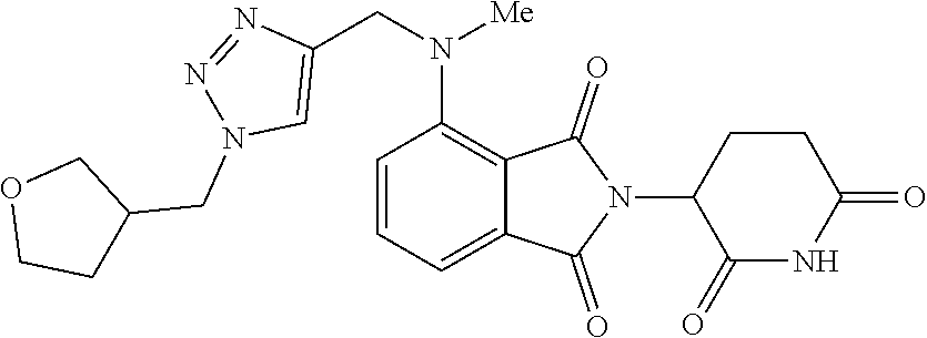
C1=CC=C2C(=C1N(CC1=CN(CC3COCC3)N=N1)[Me])C(=O)N(C1C(=O)NC(=O)CC1)C2=O
